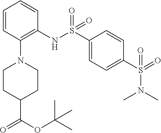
O=S(=O)(N(C)C)C1=CC=C(S(=O)(=O)NC2=C(N3CCC(C(=O)OC(C)(C)C)CC3)C=CC=C2)C=C1
